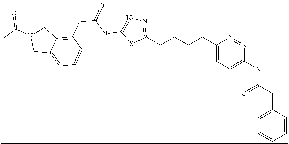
C1(CCCCC2=CC=C(NC(CC3=CC=CC=C3)=O)N=N2)=NN=C(NC(=O)CC2=C3C(=CC=C2)CN(C(C)=O)C3)S1
